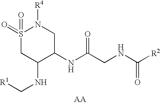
[AA].N(C(CNC([R2])=O)=O)C1CN([R4])S(=O)(=O)CC1NC[R1]
